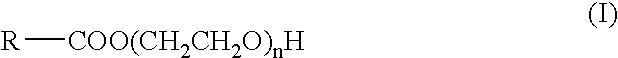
[R][COO(CH2CH2O)nH]
